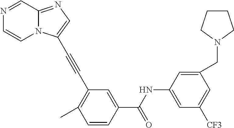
N1=CC2=NC=C(C#CC3=C(C)C=CC(C(NC4=CC([CF3])=CC(CN5CCCC5)=C4)=O)=C3)N2C=C1
